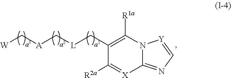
C1([R2a])=[X]C2=NC=[Y]N2C([R1a])=C1C[L]C[A]C[W]
